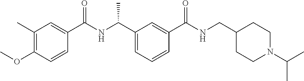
C1(OC)=C(C)C=C(C(NC(C2=CC=CC(C(NCC3CCN(C(C)C)CC3)=O)=C2)C)=O)C=C1
